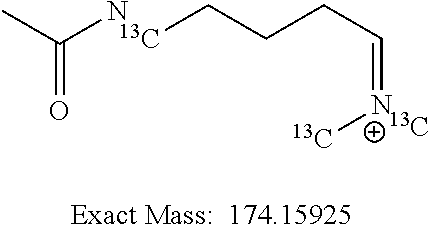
CC(N)=O.[13C]CCCC=N[13C].[13C]
